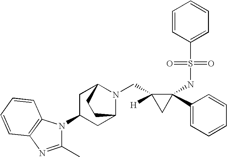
C1(C)=NC2=C(N1C1CC3N(CC4([H])CC4(C4=CC=CC=C4)NS(C4=CC=CC=C4)(=O)=O)C(C1)CC3)C=CC=C2
